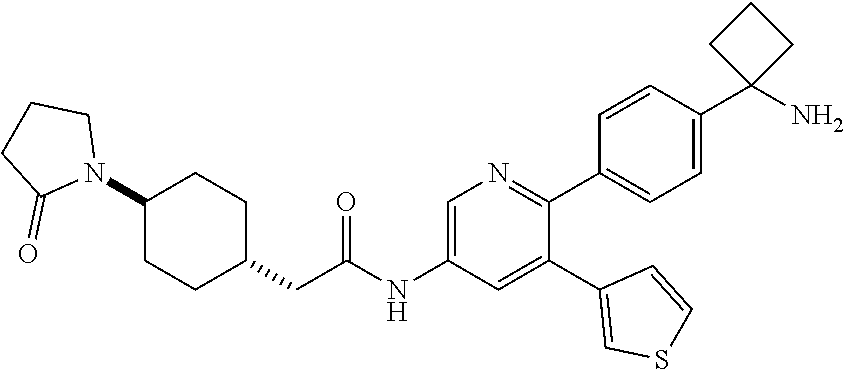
C1=CC(C2(N)CCC2)=CC=C1C1=NC=C(NC(CC2CCC(N3CCCC3=O)CC2)=O)C=C1C1=CSC=C1
